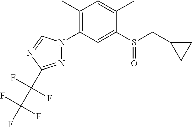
C1(C)=CC(C)=C(N2N=C(C(C(F)(F)F)(F)F)N=C2)C=C1S(CC1CC1)=O
